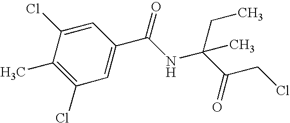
C1(Cl)=CC(C(NC(C)(CC)C(CCl)=O)=O)=CC(Cl)=C1C
